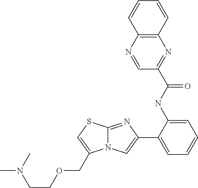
C1(C2=CC=CC=C2NC(C2=NC3=C(N=C2)C=CC=C3)=O)=CN2C(=N1)SC=C2COCCN(C)C
